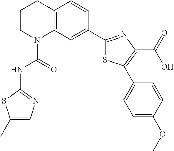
C1CN(C(=O)NC2=NC=C(C)S2)C2=C(C1)C=CC(C1=NC(C(=O)O)=C(C3=CC=C(OC)C=C3)S1)=C2
